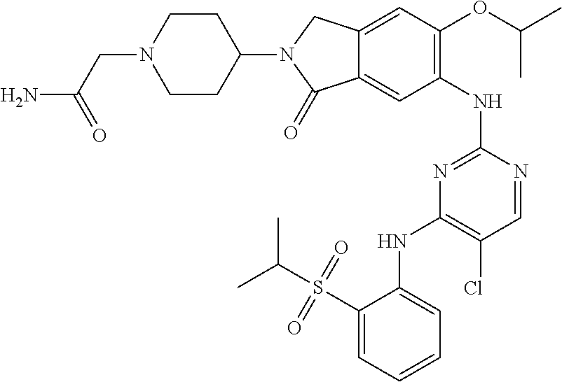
C1(NC2=NC(NC3=CC=CC=C3S(C(C)C)(=O)=O)=C(Cl)C=N2)=C(OC(C)C)C=C2C(=C1)C(=O)N(C1CCN(CC(N)=O)CC1)C2
